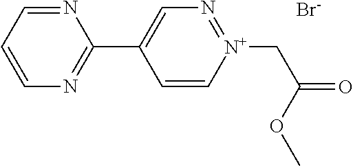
C1=C[N+](CC(=O)OC)=NC=C1C1=NC=CC=N1.[Br-]
